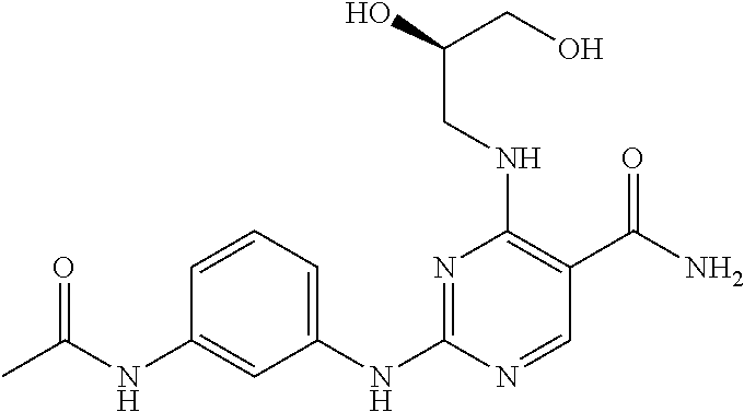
N1=C(NC2=CC=CC(NC(C)=O)=C2)N=CC(C(N)=O)=C1NCC(O)CO
